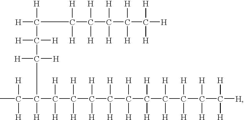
C(C(C(C(C(C(C(C(C([H])([H])[H])([H])[H])([H])[H])([H])[H])([H])[H])([H])[H])([H])[H])([H])[H])(C(C(C(C)([H])[H])([H])C(C([H])([H])C([H])([H])C(C(C(C(C([H])([H])[H])([H])[H])([H])[H])([H])[H])([H])[H])([H])[H])([H])[H])([H])[H]
